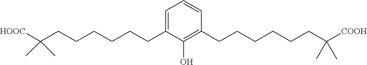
C1=C(CCCCCCC(C)(C)[HOOC])C(O)=C(CCCCCCC(C)(C)[COOH])C=C1
